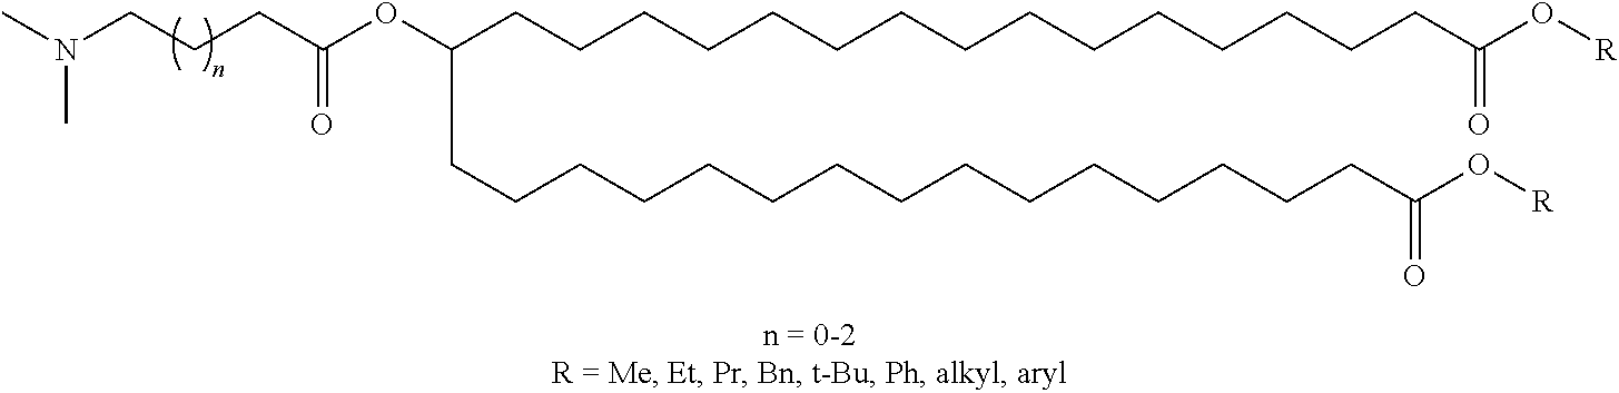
C(CCCCCCCCCCCC(O[R])=O)CCCC(CCCCCCCCCCCCCCCC(O[R])=O)OC(CCCN(C)C)=O
